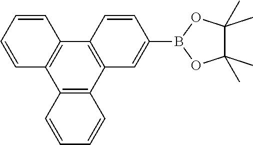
C1=CC2=C(C=C1)C1=C(C3=C2C=CC(B2OC(C)(C)C(C)(C)O2)=C3)C=CC=C1
